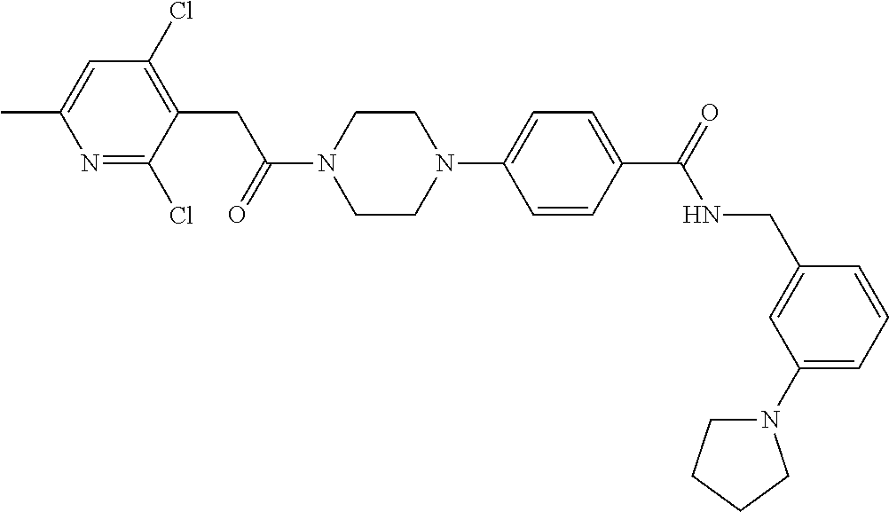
N1=C(Cl)C(CC(N2CCN(C3=CC=C(C(=O)NCC4=CC(N5CCCC5)=CC=C4)C=C3)CC2)=O)=C(Cl)C=C1C
